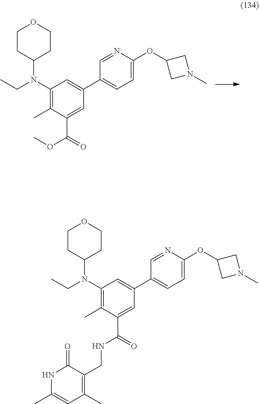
C1CC(N(CC)C2=C(C)C(C(=O)OC)=CC(C3=CC=C(OC4CN(C)C4)N=C3)=C2)CCO1.C1CC(N(CC)C2=C(C)C(C(=O)NCC3=C(C)C=C(C)NC3=O)=CC(C3=CC=C(OC4CN(C)C4)N=C3)=C2)CCO1
